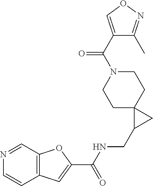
C12=C(C=NC=C1)OC(C(NCC1CC13CCN(C(=O)C1=CON=C1C)CC3)=O)=C2
